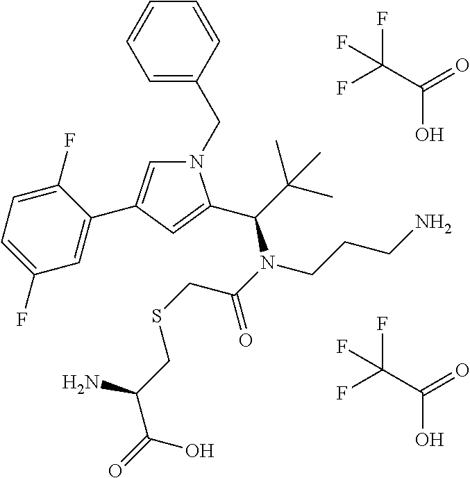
N1(CC2=CC=CC=C2)C=C(C2=CC(F)=CC=C2F)C=C1C(C(C)(C)C)N(C(CSCC(C(=O)O)N)=O)CCCN.C(O)(C(F)(F)F)=O.C(O)(C(F)(F)F)=O
